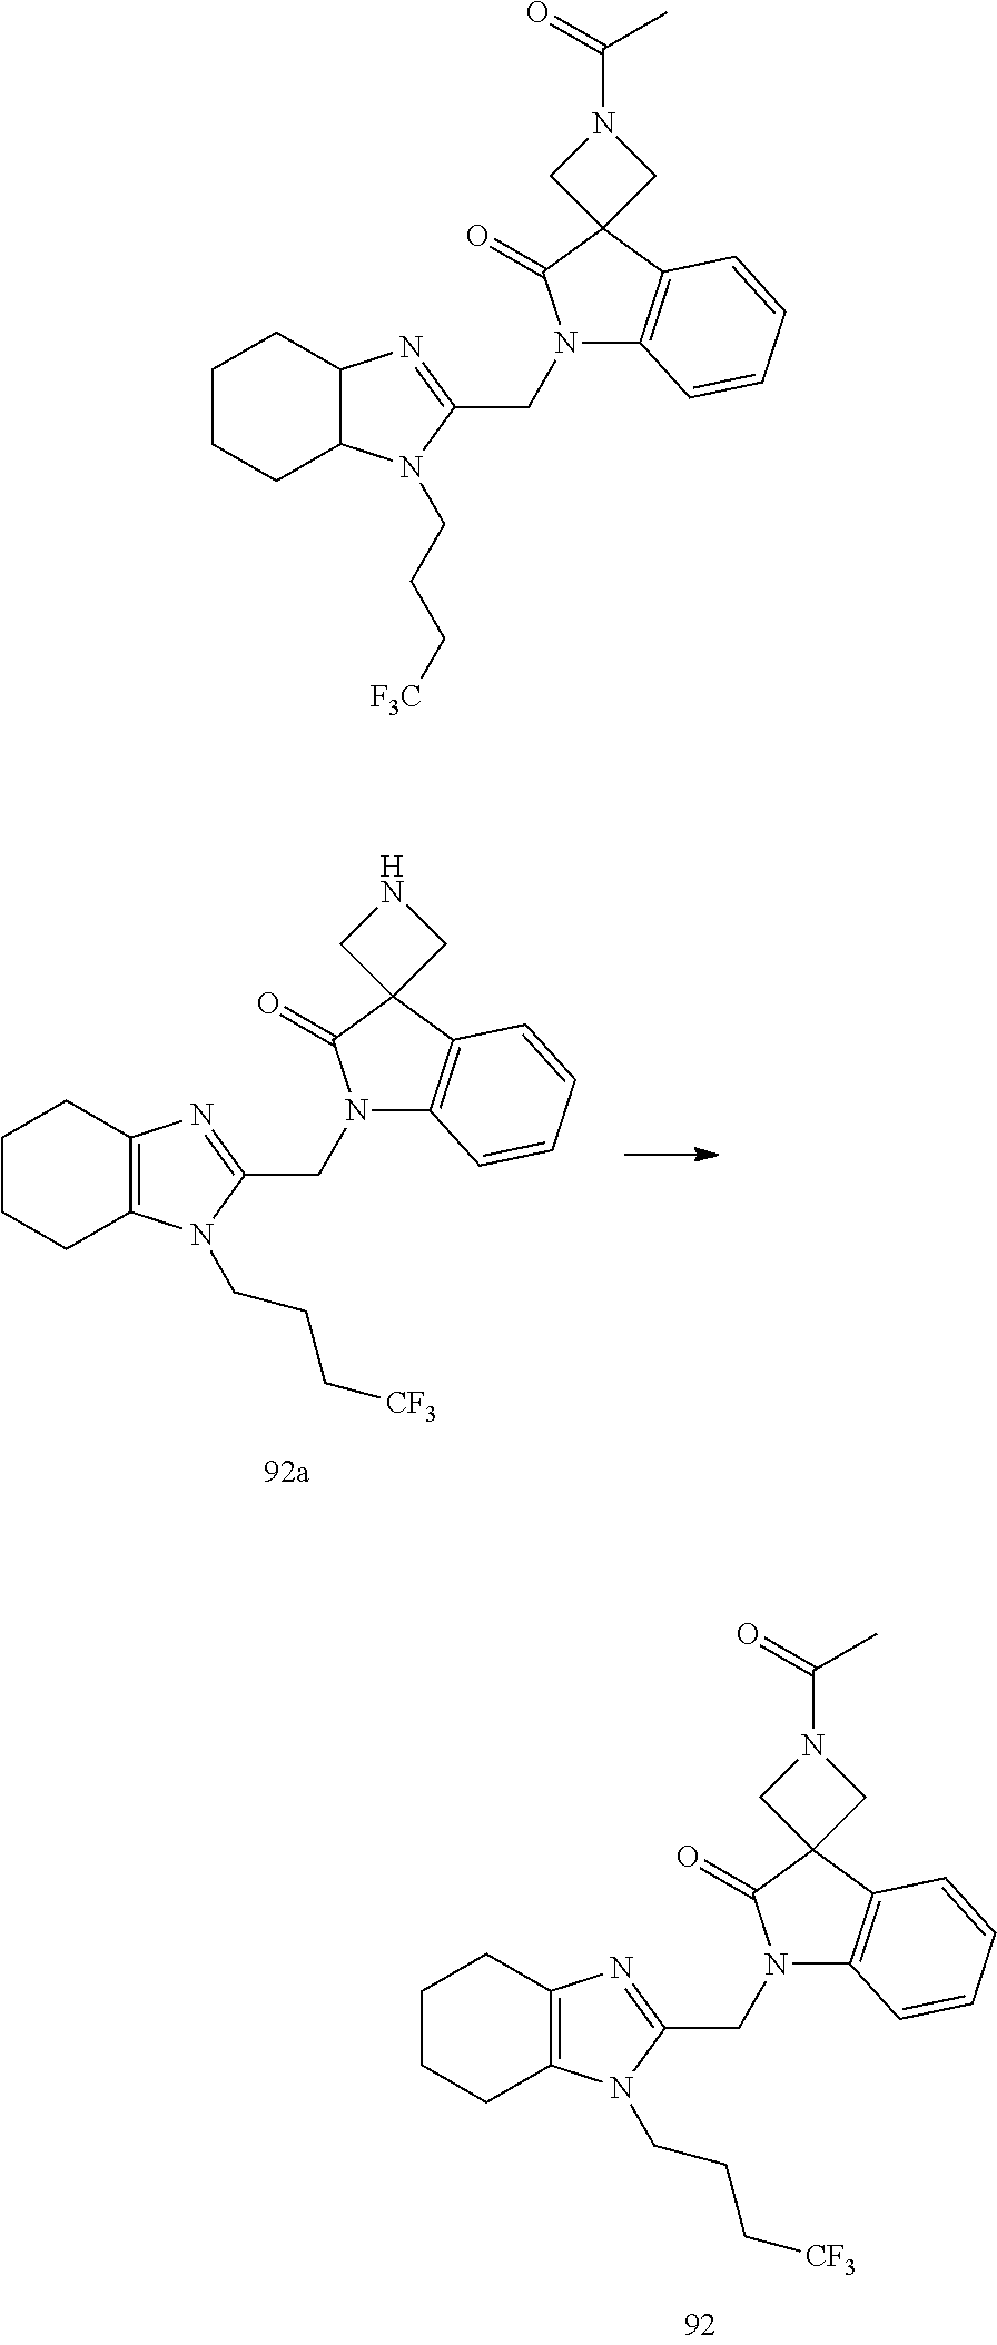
C1CCC2=C(C1)N=C(CN1C3=C(C4(C1=O)CNC4)C=CC=C3)N2CCC[CF3].C1CCC2=C(C1)N=C(CN1C3=C(C4(C1=O)CN(C(=O)C)C4)C=CC=C3)N2CCC[CF3].C1CCC2C(C1)N=C(CN1C3=C(C4(C1=O)CN(C(=O)C)C4)C=CC=C3)N2CCC[F3C]
